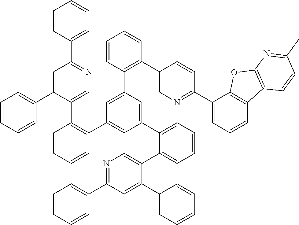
C1=CC(C2=NC=C(C3=C(C4=CC(C5=CC=CC=C5C5=CN=C(C6=CC=CC=C6)C=C5C5=CC=CC=C5)=CC(C5=C(C6=CN=C(C7=CC=CC8=C7OC7=C8C=CC(C)=N7)C=C6)C=CC=C5)=C4)C=CC=C3)C(C3=CC=CC=C3)=C2)=CC=C1
